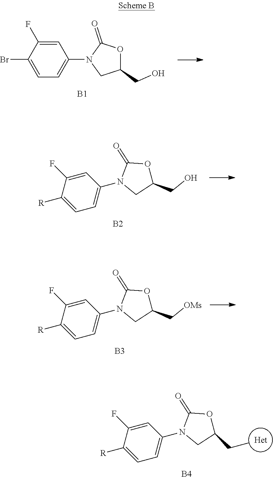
C1([R])=CC=C(N2CC(CC)OC2=O)C=C1F.[B4].C1=C(F)C(Br)=CC=C1N1CC(CO)OC1=O.[B1].C1([R])=CC=C(N2CC(CO)OC2=O)C=C1F.[B2].C1([R])=CC=C(N2CC(C[OMs])OC2=O)C=C1F.[B3]
